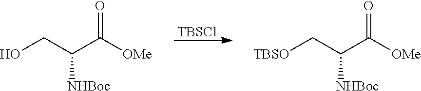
[TBSCl].OCC(C([OMe])=O)[NHBoc].[TBSO]CC(C([OMe])=O)[NHBoc]
